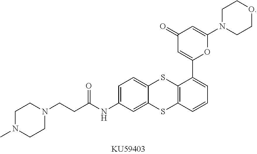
C1N(C)CCN(CCC(NC2=CC=C3C(=C2)SC2=C(S3)C(C3=CC(=O)C=C(N4CCOCC4)O3)=CC=C2)=O)C1
